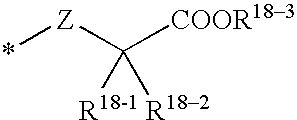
*[Z]C([COOR183])([R18-1])[R182]
